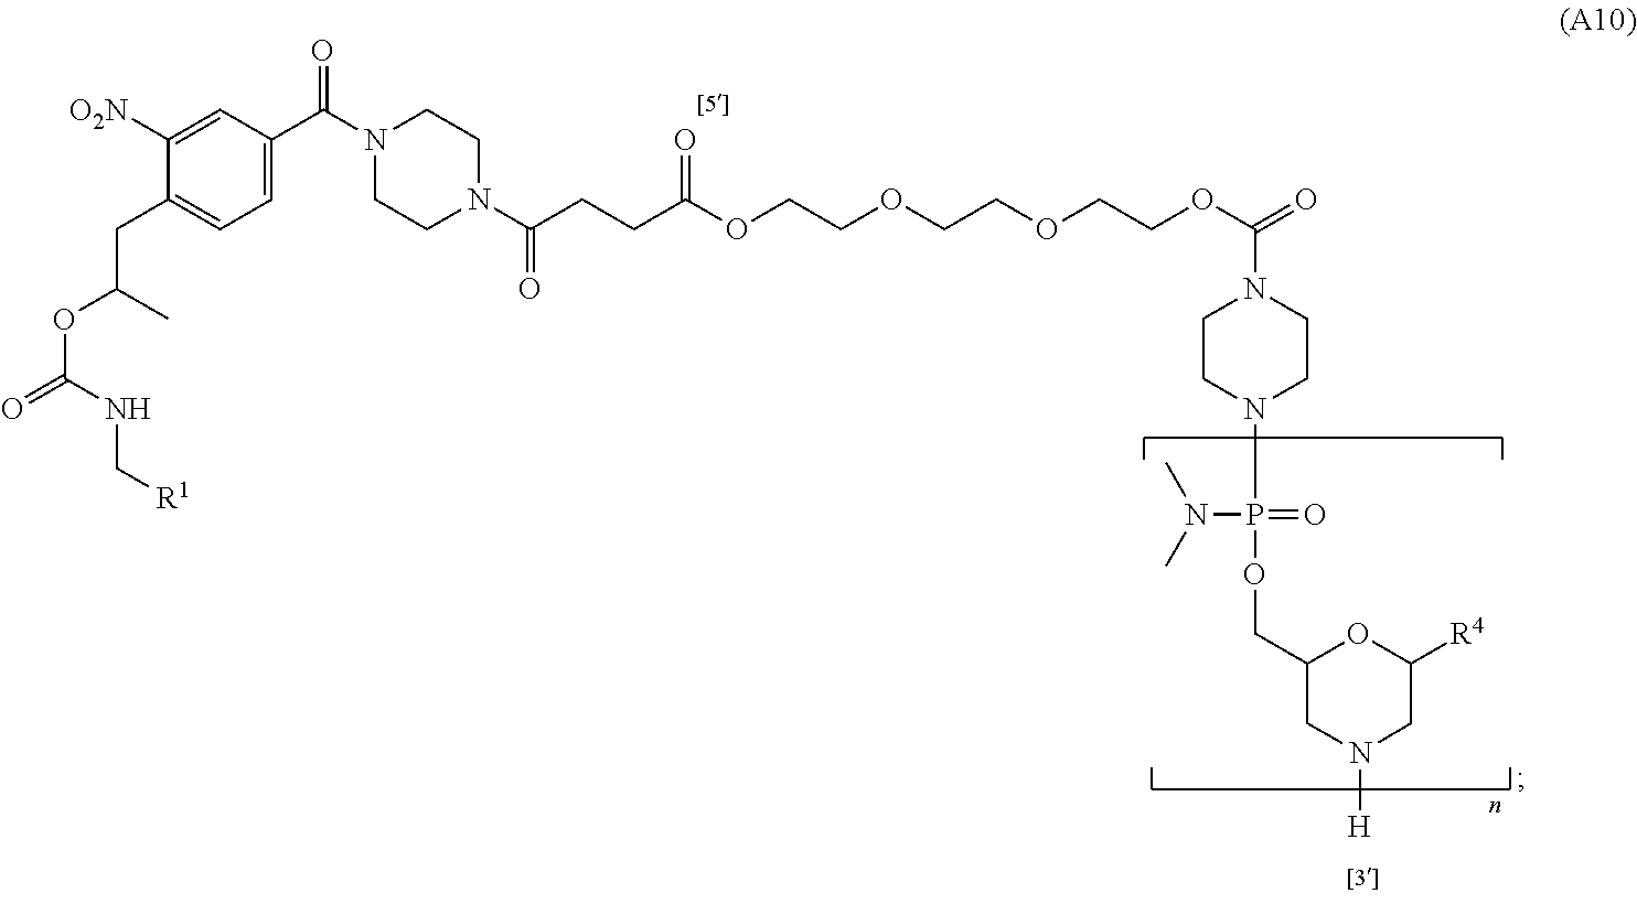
C1=C(C(N2CCN(C(CCC(OCCOCCOCCOC(=O)N3CCN(P(OCC4CN([H])CC([R4])O4)(=O)N(C)C)CC3)=O)=O)CC2)=O)C=C([O2N])C(CC(OC(=O)NC[R1])C)=C1
